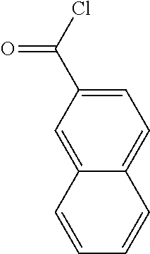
C12=CC(C(=O)Cl)=CC=C1C=CC=C2
